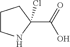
C1CCC(C(=O)O)(Cl)N1
